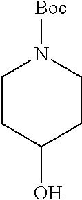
[Boc]N1CCC(O)CC1
